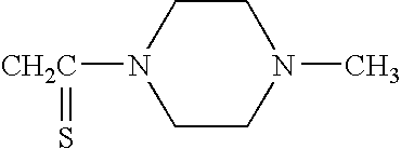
N1([CH2C]=S)CCN(C)CC1
